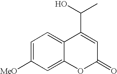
C1=C([MeO])C=C2C(=C1)C(C(C)O)=CC(=O)O2
